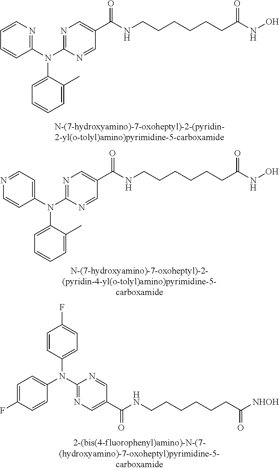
C1(N(C2=NC=C(C(NCCCCCCC(NO)=O)=O)C=N2)C2=CC=CC=C2C)=NC=CC=C1.C1(N(C2=NC=C(C(NCCCCCCC(NO)=O)=O)C=N2)C2=CC=CC=C2C)=CC=NC=C1.C1=C(F)C=CC(N(C2=NC=C(C(NCCCCCCC([NHOH])=O)=O)C=N2)C2=CC=C(F)C=C2)=C1
